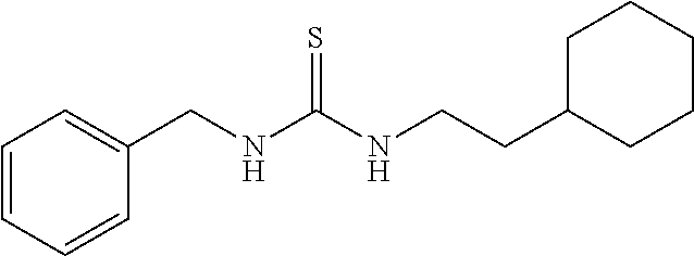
C1(CNC(NCCC2CCCCC2)=S)=CC=CC=C1
